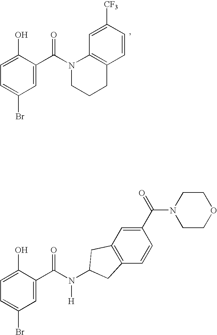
C1=C(C(N2CCCC3=C2C=C([CF3])C=C3)=O)C(O)=CC=C1Br.C1=C(C(N([H])C2CC3=C(C=CC(C(=O)N4CCOCC4)=C3)C2)=O)C(O)=CC=C1Br
